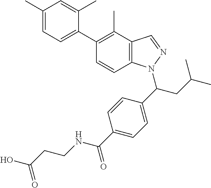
C1(C)=CC=C(C2=C(C)C3=C(C=C2)N(C(C2=CC=C(C(NCCC(O)=O)=O)C=C2)CC(C)C)N=C3)C(C)=C1
